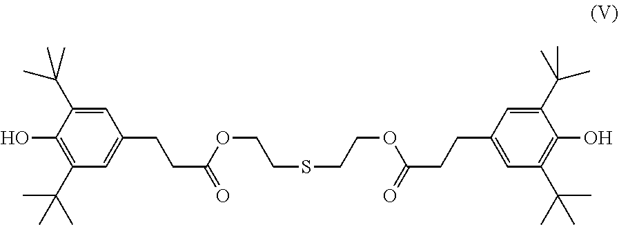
C1=C(C(C)(C)C)C(O)=C(C(C)(C)C)C=C1CCC(=O)OCCSCCOC(CCC1=CC(C(C)(C)C)=C(O)C(C(C)(C)C)=C1)=O
